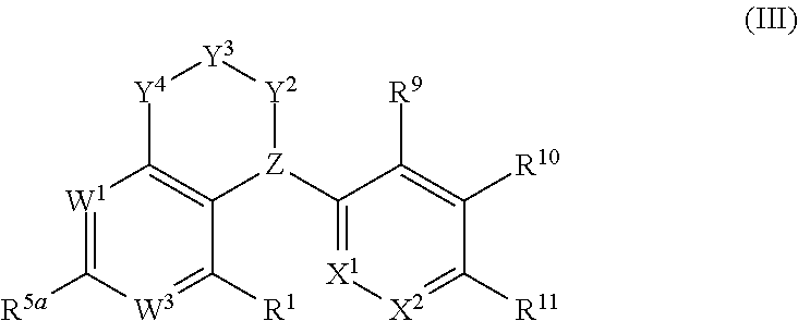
[W1]1=C([R5a])[W3]=C([R1])C2=C1[Y4][Y3][Y2][Z]2C1=[X1][X2]=C([R11])C([R10])=C1[R9]
